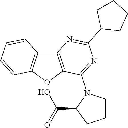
C12=C(OC3=C1C=CC=C3)C(N1C(C(=O)O)CCC1)=NC(C1CCCC1)=N2
